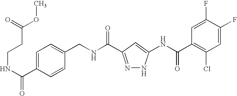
C(NC(=O)C1=NNC(NC(C2=C(Cl)C=C(F)C(F)=C2)=O)=C1)C1=CC=C(C(NCCC(OC)=O)=O)C=C1
